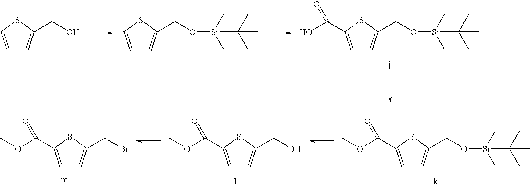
C1=CSC(CO)=C1.C1=CSC(CO[Si](C(C)(C)C)(C)C)=C1.C1=C(C(O)=O)SC(CO[Si](C(C)(C)C)(C)C)=C1.C1=C(C(OC)=O)SC(CO[Si](C(C)(C)C)(C)C)=C1.C1=C(C(OC)=O)SC(CO)=C1.C1=C(C(OC)=O)SC(CBr)=C1
